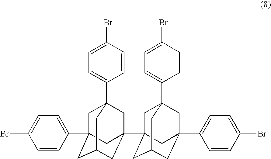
C1=C(C23CC4(C5=CC=C(Br)C=C5)CC(C56CC7(C8=CC=C(Br)C=C8)CC(C8=CC=C(Br)C=C8)(CC(C5)C7)C6)(CC(C2)C4)C3)C=CC(Br)=C1
